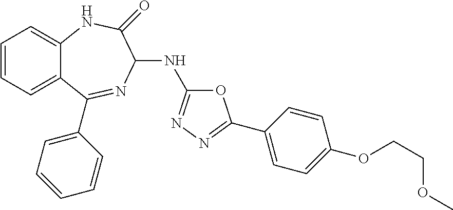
C1=CC=C2C(=C1)NC(=O)C(NC1=NN=C(C3=CC=C(OCCOC)C=C3)O1)N=C2C1=CC=CC=C1
